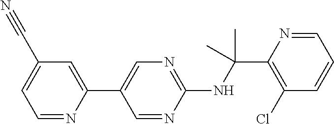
N(C(C1=C(Cl)C=CC=N1)(C)C)C1=NC=C(C2=CC(C#N)=CC=N2)C=N1
